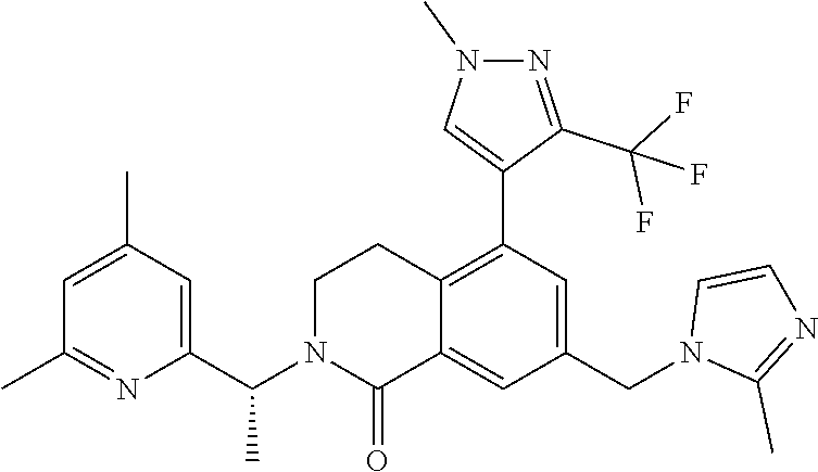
C1=C(C)C=C(C(N2C(=O)C3=CC(CN4C(C)=NC=C4)=CC(C4=CN(C)N=C4C(F)(F)F)=C3CC2)C)N=C1C
